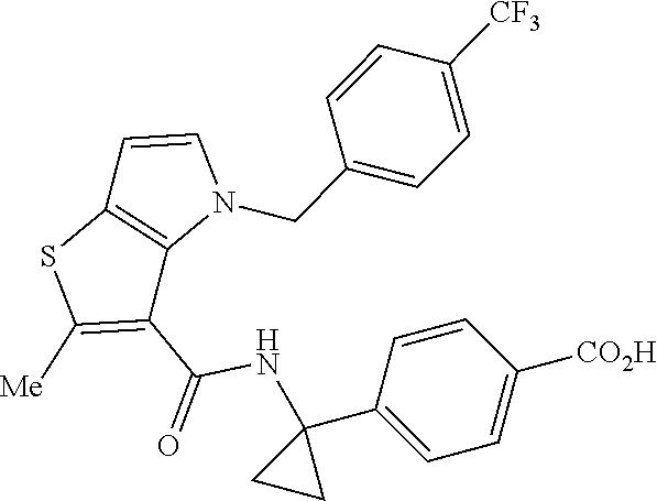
C1(CN2C=CC3=C2C(C(=O)NC2(C4=CC=C([CO2H])C=C4)CC2)=C([Me])S3)=CC=C([CF3])C=C1
